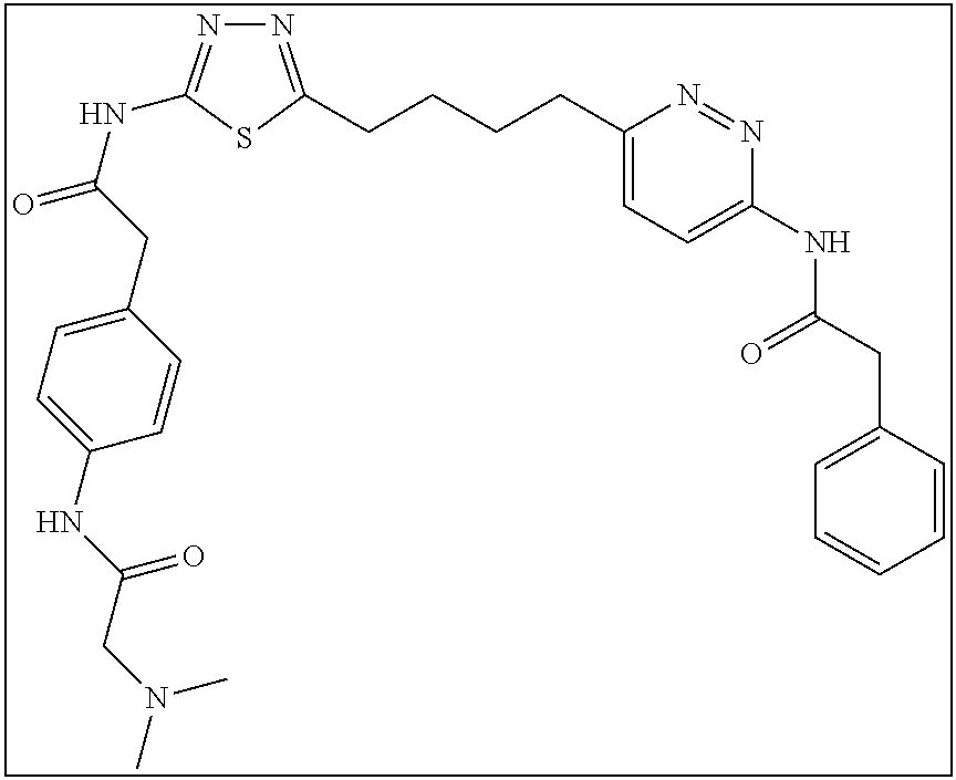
N1=C(CCCCC2=CC=C(NC(CC3=CC=CC=C3)=O)N=N2)SC(NC(=O)CC2=CC=C(NC(CN(C)C)=O)C=C2)=N1
